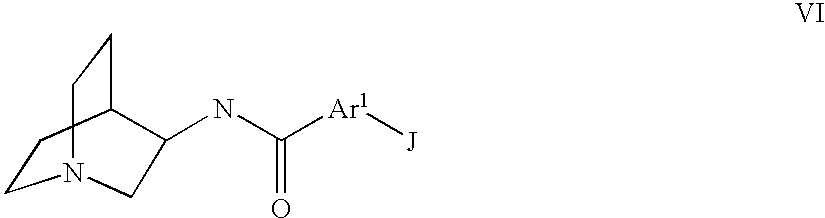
C1CC2CCN1CC2NC([Ar1][J])=O
